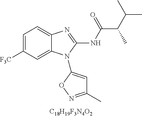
C1=C([CF3])C=C2C(=C1)N=C(NC(C(C(C)C)C)=O)N2C1=CC(C)=NO1
